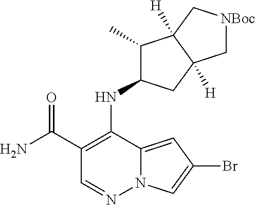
C1(C(N)=O)=C(NC2C(C)C3([H])C([H])(C2)C[NBoc]C3)C2=CC(Br)=CN2N=C1
